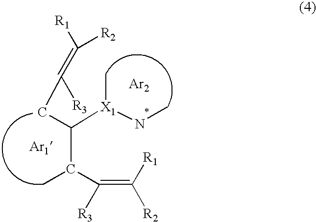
C(C(C(=C([R2])[R1])[R3])C)(CC([R3])=C([R1])[R2])[X1](C)NC.[Ar2].[Ar1]
